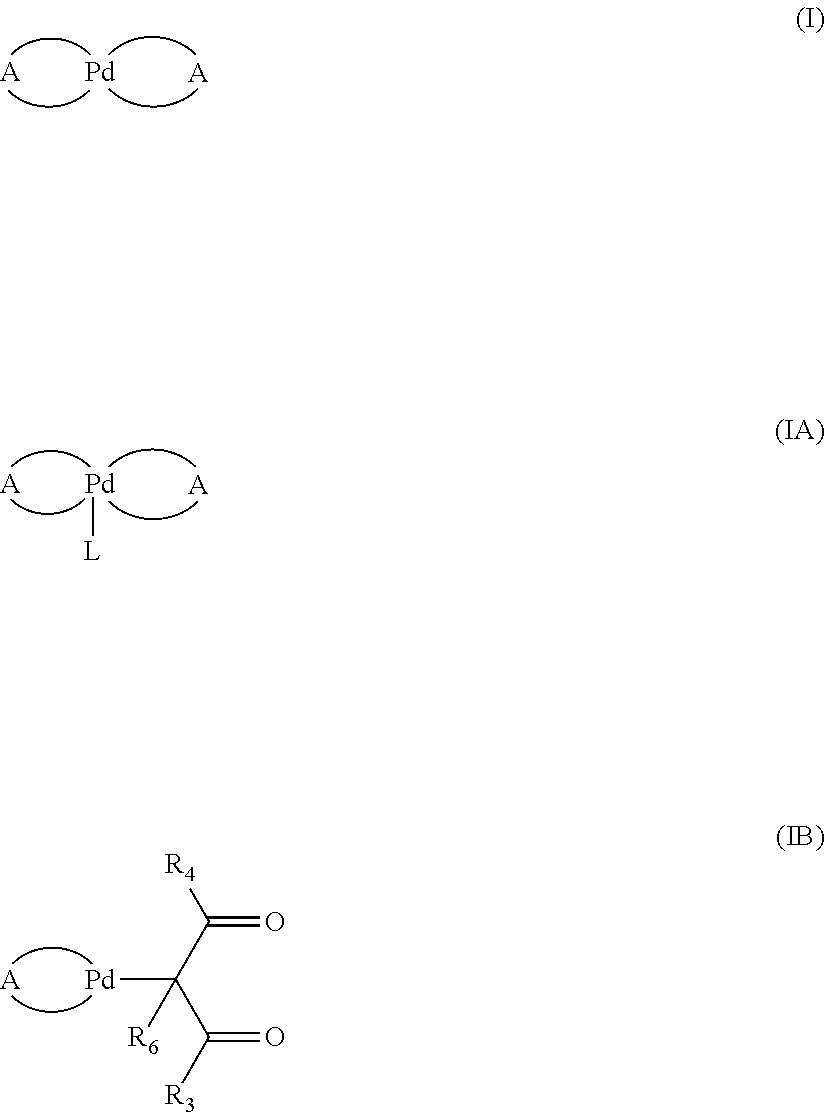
[Pd].[A].[A].[Pd][L].[A].[A].[Pd]C(C([R4])=O)(C([R3])=O)[R6].[A]
